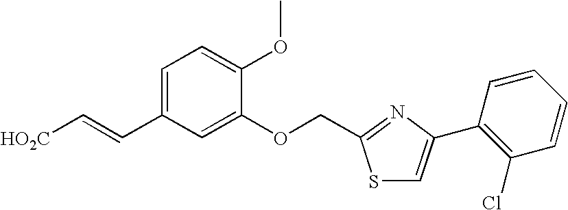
C1=C(C=C[HO2C])C=C(OCC2=NC(C3=C(Cl)C=CC=C3)=CS2)C(OC)=C1
